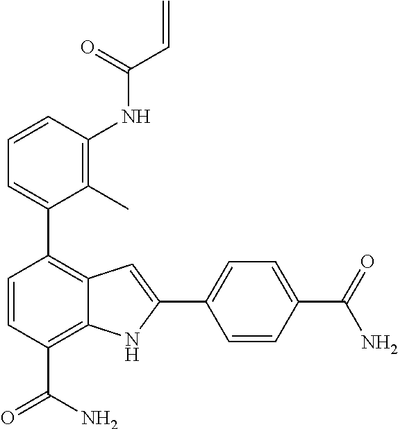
C1=CC(NC(C=C)=O)=C(C)C(C2=C3C(=C(C(N)=O)C=C2)NC(C2=CC=C(C(=O)N)C=C2)=C3)=C1
